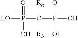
OP(=O)(C([Ra])(P(=O)(O)O)[Rb])O
